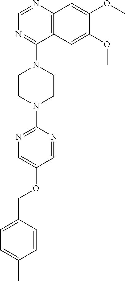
C12=C(N=CN=C1N1CCN(C3=NC=C(OCC4=CC=C(C)C=C4)C=N3)CC1)C=C(OC)C(OC)=C2
